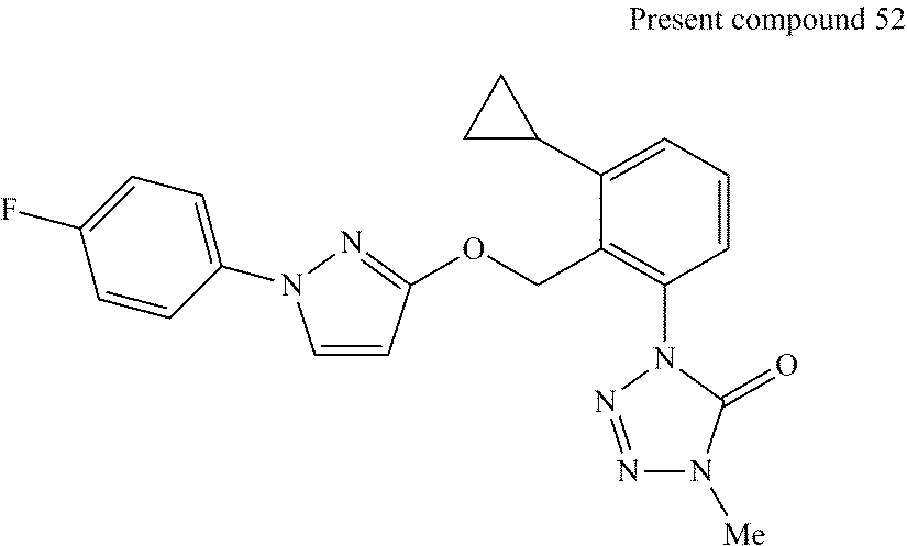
C1=CC(OCC2=C(N3N=NN([Me])C3=O)C=CC=C2C2CC2)=NN1C1=CC=C(F)C=C1
